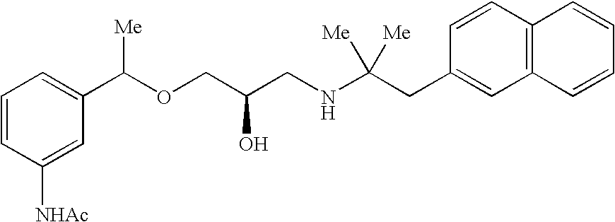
C1([NHAc])=CC(C(OCC(CNC(CC2=CC3=C(C=C2)C=CC=C3)([Me])[Me])O)[Me])=CC=C1
